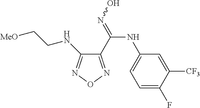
C1(C(NC2=CC=C(F)C([CF3])=C2)=NO)=NON=C1NCC[MeO]
